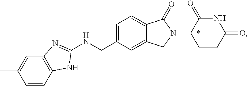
C1=CC2=C(C=C1C)N=C(NCC1=CC=C3C(=C1)CN(C1CCC(=O)NC1=O)C3=O)N2
